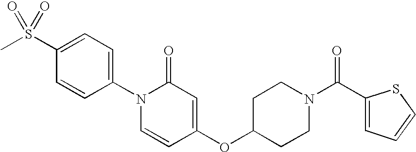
CS(C1=CC=C(N2C=CC(OC3CCN(C(C4=CC=CS4)=O)CC3)=CC2=O)C=C1)(=O)=O
